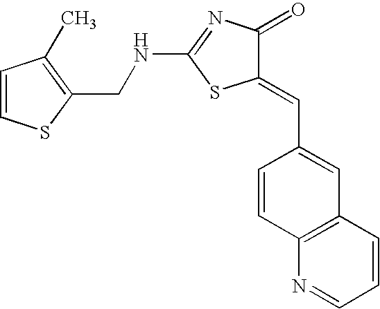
N(C1=NC(=O)C(=CC2=CC3=C(C=C2)N=CC=C3)S1)CC1=C(C)C=CS1
